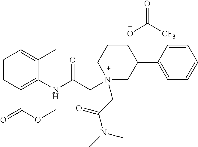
C1=CC(C(OC)=O)=C(NC(C[N+]2(CC(N(C)C)=O)CC(C3=CC=CC=C3)CCC2)=O)C(C)=C1.O=C([CF3])[O-]
